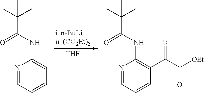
[THF].N1=CC=CC=C1NC(=O)C(C)(C)C.N1=CC=CC(C(C([OEt])=O)=O)=C1NC(=O)C(C)(C)C
